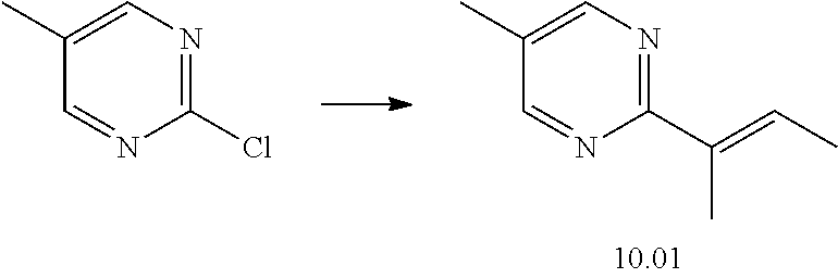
C1(C(=CC)C)=NC=C(C)C=N1.C1(Cl)=NC=C(C)C=N1
